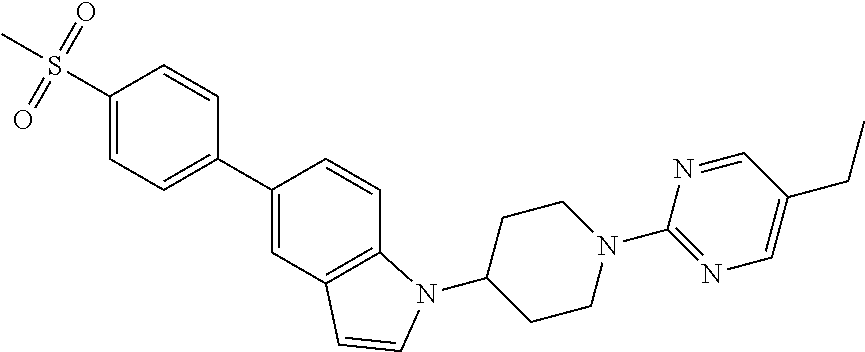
C1=CC2=C(C=C1C1=CC=C(S(C)(=O)=O)C=C1)C=CN2C1CCN(C2=NC=C(CC)C=N2)CC1
